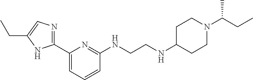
C1(C2=NC=C(CC)N2)=CC=CC(NCCNC2CCN(C(CC)C)CC2)=N1
